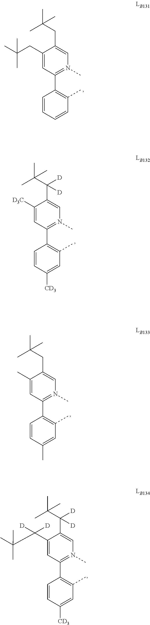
C1(C)=CC(C2=C(C)C=C(C)C=C2)=N(C)C=C1CC(C)(C)C.C1([D3C])=CC(C2=C(C)C=C([CD3])C=C2)=N(C)C=C1C([D])(C(C)(C)C)[D].C1(CC(C)(C)C)=CC(C2=C(C)C=CC=C2)=N(C)C=C1CC(C)(C)C.C1(C([D])(C(C)(C)C)[D])=CC(C2=C(C)C=C([CD3])C=C2)=N(C)C=C1C(C(C)(C)C)([D])[D]
